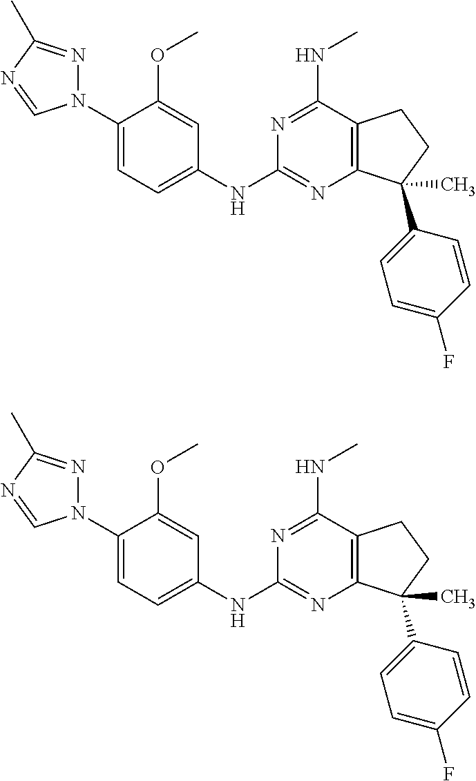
C1(N2N=C(C)N=C2)=CC=C(NC2=NC3=C(C(NC)=N2)CCC3(C2=CC=C(F)C=C2)C)C=C1OC.C1(N2N=C(C)N=C2)=CC=C(NC2=NC3=C(C(NC)=N2)CCC3(C2=CC=C(F)C=C2)C)C=C1OC
